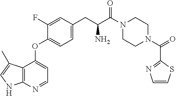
C1CN(C(C2=NC=CS2)=O)CCN1C(C(CC1=CC=C(OC2=CC=NC3=C2C(C)=CN3)C(F)=C1)N)=O
